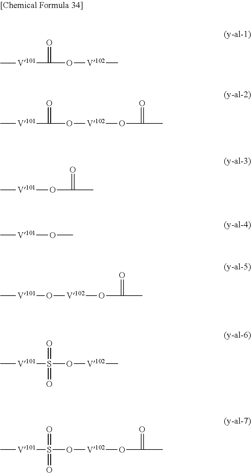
[V101](C(O[V102]C)=O)C.[V101](C(O[V102]OC(=O)C)=O)C.[V101](OC(=O)C)C.[V101](OC)C.[V101](O[V102]OC(=O)C)C.[V101](S(O[V102]C)(=O)=O)C.[V101](S(O[V102]OC(=O)C)(=O)=O)C
